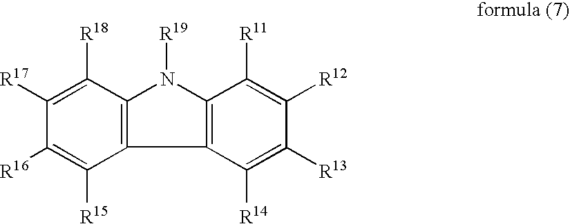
C12=C(N([R19])C3=C1C([R15])=C([R16])C([R17])=C3[R18])C([R11])=C([R12])C([R13])=C2[R14]
